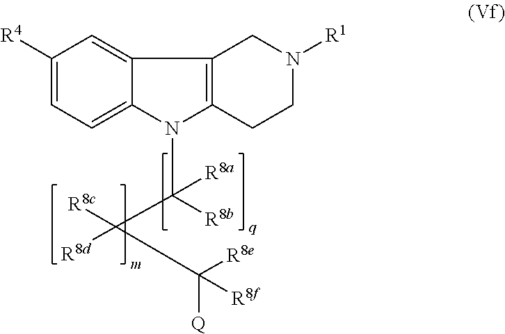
C1([R4])=CC=C2C(=C1)C1=C(N2C([R8b])(C([R8c])([R8d])C([Q])([R8e])[R8f])[R8a])CCN([R1])C1
